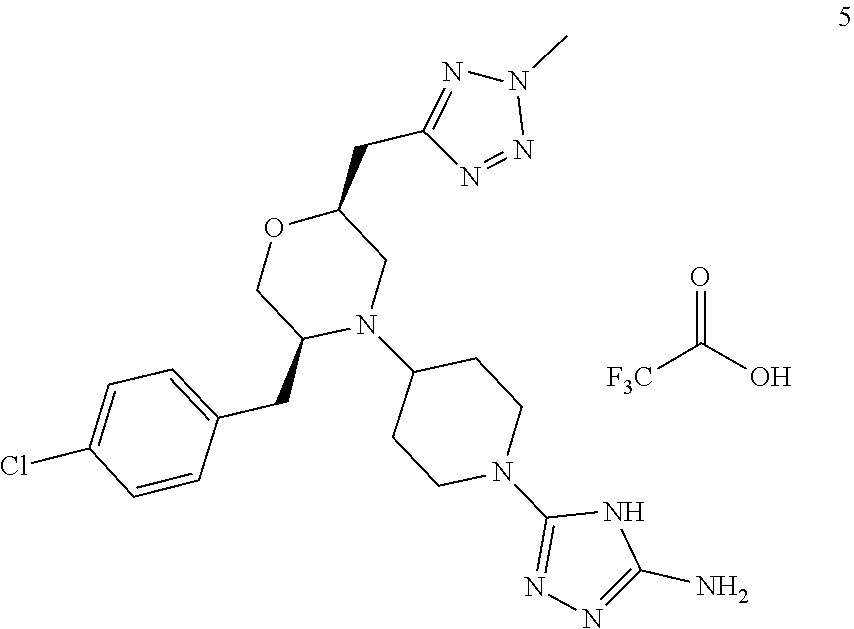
O=C(O)[F3C].C1(N2CCC(N3C(CC4=CC=C(Cl)C=C4)COC(CC4=NN(C)N=N4)C3)CC2)=NN=C(N)N1
